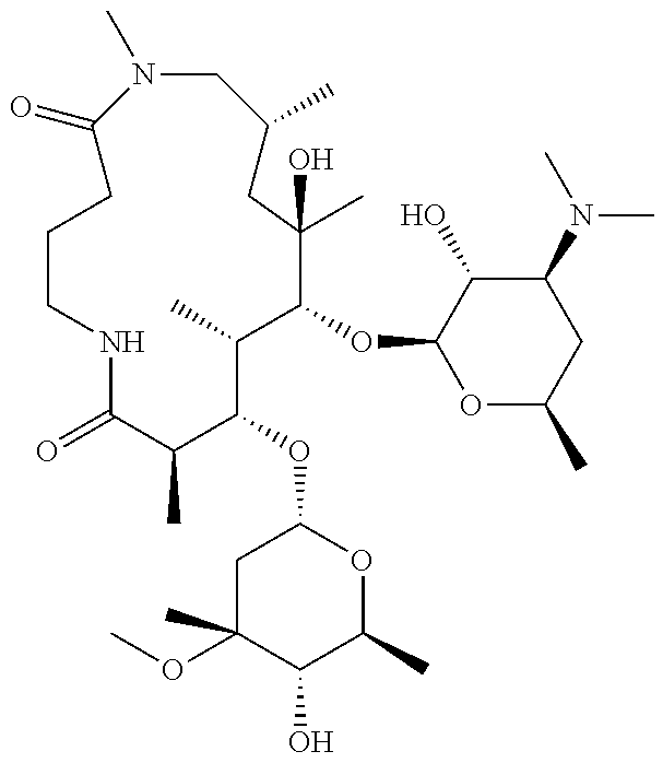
C1CCC(=O)N(C)CC(C)CC(C)(O)C(OC2OC(C)CC(N(C)C)C2O)C(C)C(OC2CC(OC)(C)C(O)C(C)O2)C(C)C(=O)N1
